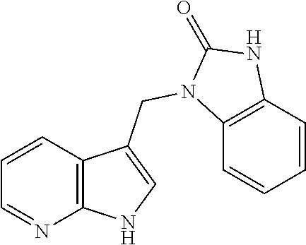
C1=CC2=C(N=C1)NC=C2CN1C2=C(C=CC=C2)NC1=O
